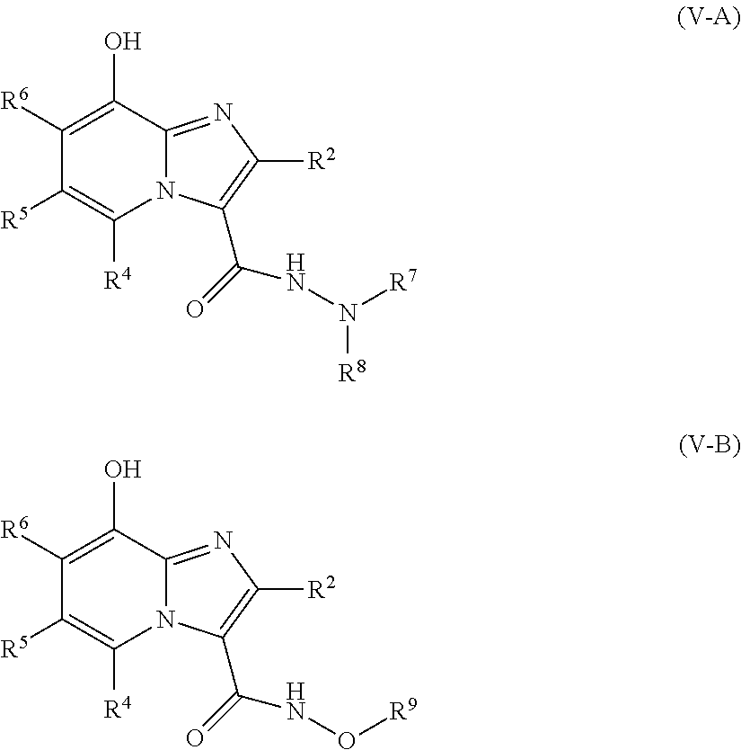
C1([R6])=C(O)C2=NC([R2])=C(C(NN([R7])[R8])=O)N2C([R4])=C1[R5].C1([R6])=C(O)C2=NC([R2])=C(C(NO[R9])=O)N2C([R4])=C1[R5]
